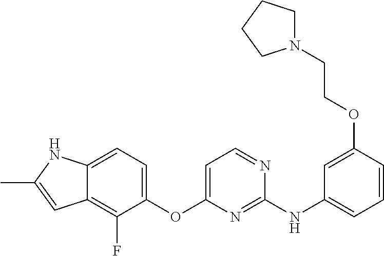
C12=CC=C(OC3=CC=NC(NC4=CC=CC(OCCN5CCCC5)=C4)=N3)C(F)=C1C=C(C)N2
